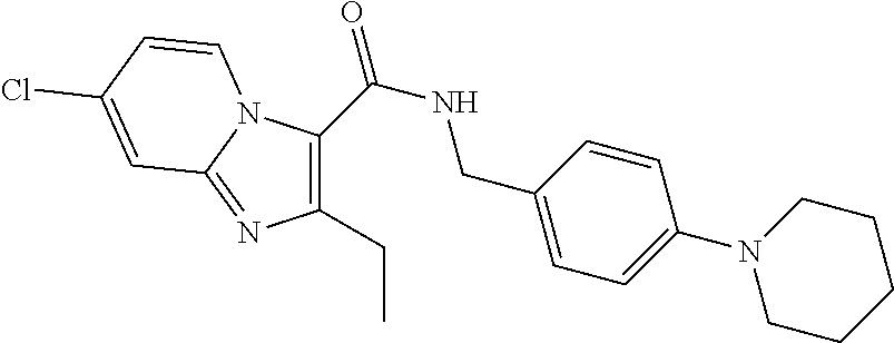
C1(C(=O)NCC2=CC=C(N3CCCCC3)C=C2)=C(CC)N=C2N1C=CC(Cl)=C2
